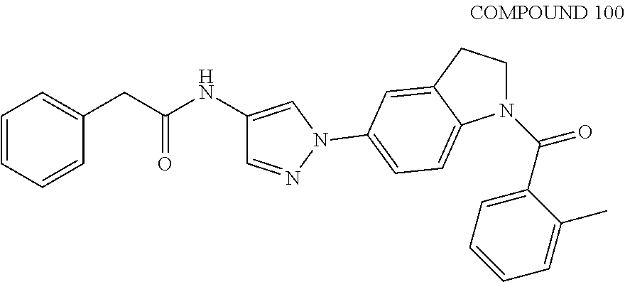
C1=CC=CC(CC(NC2=CN(C3=CC=C4C(=C3)CCN4C(C3=CC=CC=C3C)=O)N=C2)=O)=C1
